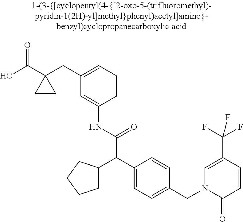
OC(C1(CC2=CC=CC(NC(=O)C(C3CCCC3)C3=CC=C(CN4C(=O)C=CC(C(F)(F)F)=C4)C=C3)=C2)CC1)=O
